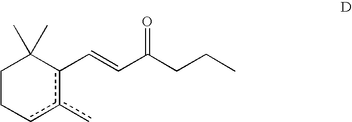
C1Ccc(c)c(C=CC(CCC)=O)C1(C)C
